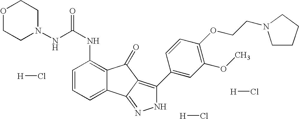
N(C(NC1=C2C(=CC=C1)C1=NNC(C3=CC(OC)=C(OCCN4CCCC4)C=C3)=C1C2=O)=O)N1CCOCC1.[H]Cl.[H]Cl.[H]Cl
